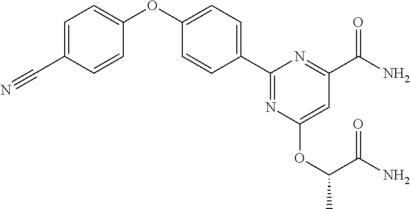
C1(C2=CC=C(OC3=CC=C(C#N)C=C3)C=C2)=NC(OC(C)C(N)=O)=CC(C(=O)N)=N1
